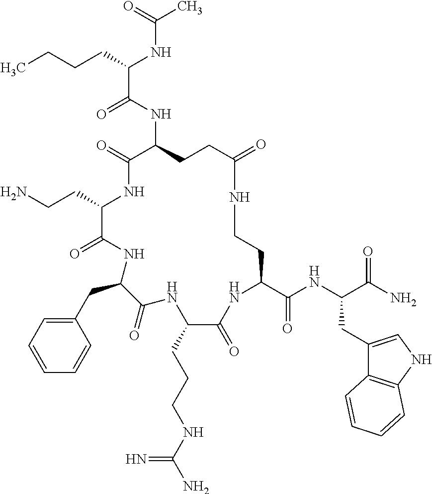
C(C1NC(=O)C(NC(C(CCCC)NC(C)=O)=O)CCC(=O)NCCC(C(NC(C(N)=O)CC2=CNC3=C2C=CC=C3)=O)NC(=O)C(CCCNC(N)=N)NC(=O)C(CC2=CC=CC=C2)NC1=O)CN
